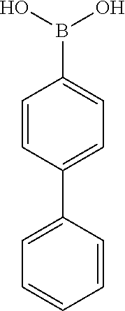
C1=CC(C2=CC=CC=C2)=CC=C1B(O)O
